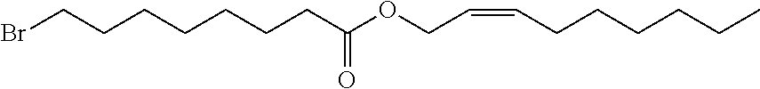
C(C(=O)OCC=CCCCCCC)CCCCCCBr
